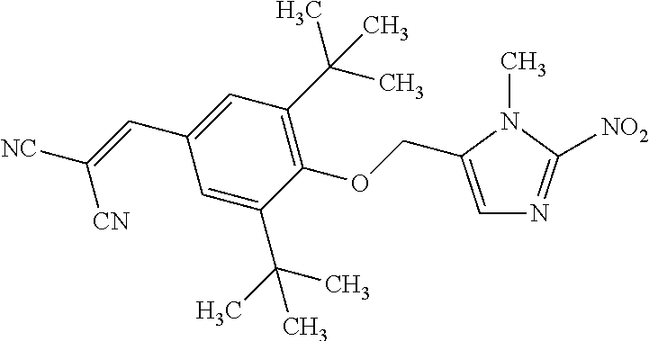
C1=C(COC2=C(C(C)(C)C)C=C(C=C([NC])[CN])C=C2C(C)(C)C)N(C)C([NO2])=N1
